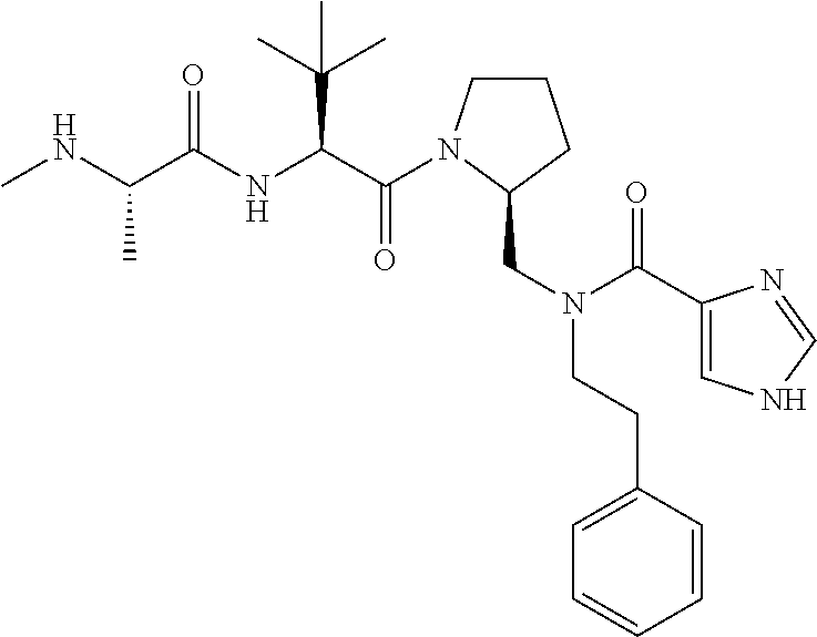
CNC(C(NC(C(=O)N1CCCC1CN(CCC1=CC=CC=C1)C(=O)C1=CNC=N1)C(C)(C)C)=O)C
